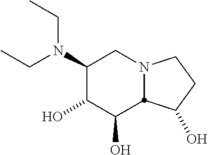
C1(N(CC)CC)C(O)C(O)C2N(C1)CCC2O
